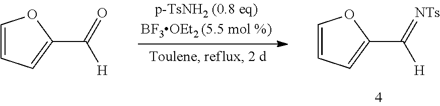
C1=CC=C(C(=[NTs])[H])O1.C1=CC=C(C(=O)[H])O1
